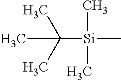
C([Si](C)(C)C)(C)(C)C
